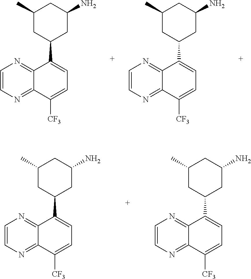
C1=CN=C2C(=N1)C(C1CC(N)CC(C)C1)=CC=C2[CF3].C1=CN=C2C(=N1)C(C1CC(N)CC(C)C1)=CC=C2[CF3].C1=CN=C2C(=N1)C(C1CC(N)CC(C)C1)=CC=C2[CF3].C1=CN=C2C(=N1)C(C1CC(N)CC(C)C1)=CC=C2[CF3]
